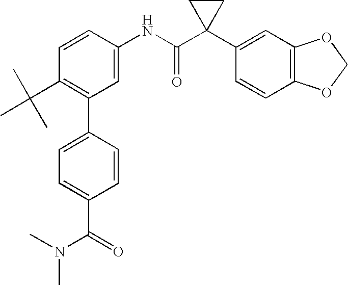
C1=CC(NC(C2(C3=CC4=C(C=C3)OCO4)CC2)=O)=CC(C2=CC=C(C(=O)N(C)C)C=C2)=C1C(C)(C)C
